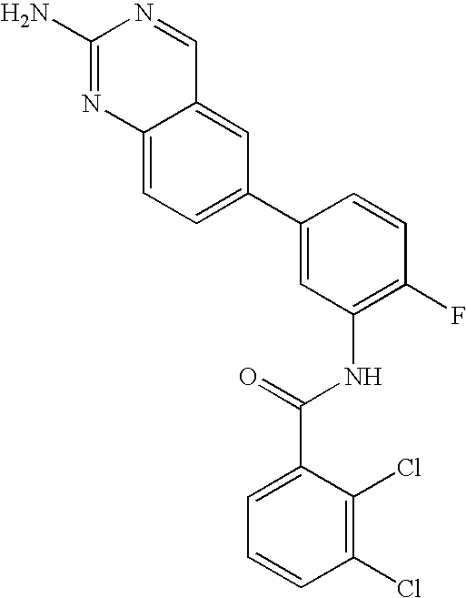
C1(N)=NC2=CC=C(C3=CC(NC(C4=CC=CC(Cl)=C4Cl)=O)=C(F)C=C3)C=C2C=N1
